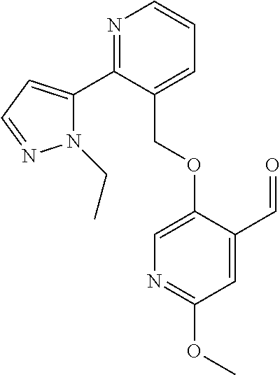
N1(CC)C(C2=NC=CC=C2COC2=CN=C(OC)C=C2C=O)=CC=N1
